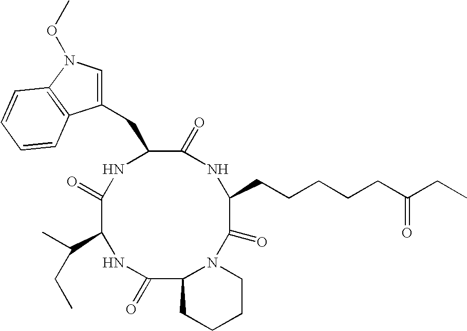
C1(=O)C2N(C(=O)C(CCCCCC(CC)=O)NC(=O)C(CC3=CN(OC)C4=C3C=CC=C4)NC(=O)C(C(C)CC)N1)CCCC2
